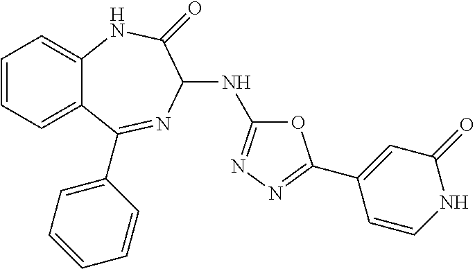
C1=CC=C2C(=C1)NC(=O)C(NC1=NN=C(C3=CC(=O)NC=C3)O1)N=C2C1=CC=CC=C1
